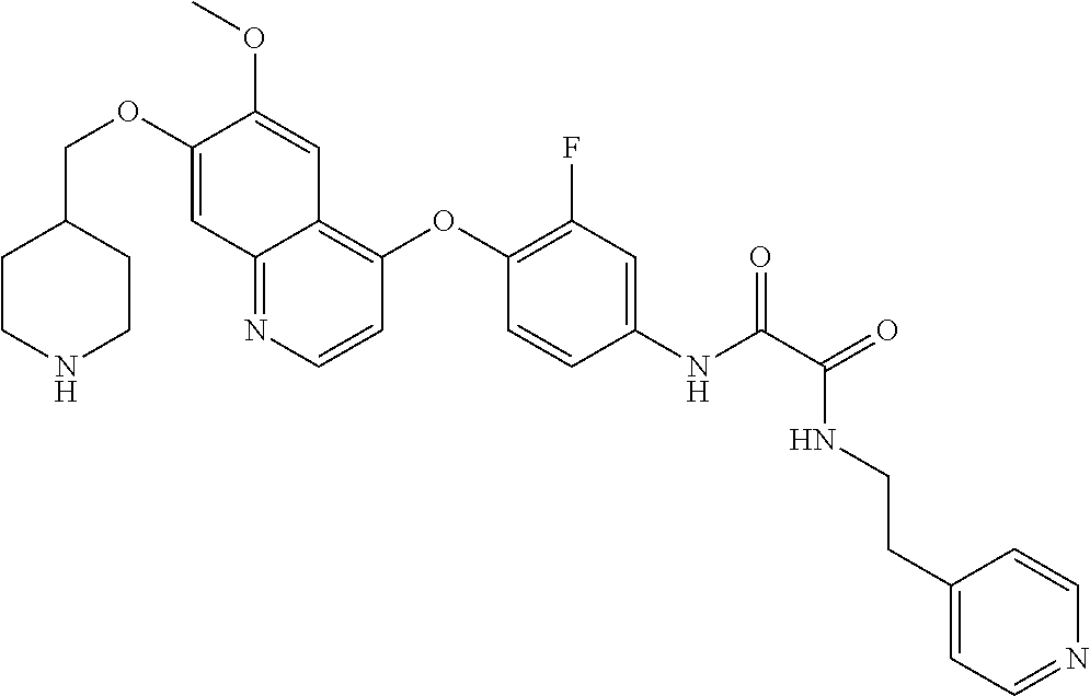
C1CNCCC1COC1=CC2=NC=CC(OC3=C(F)C=C(NC(=O)C(NCCC4=CC=NC=C4)=O)C=C3)=C2C=C1OC
